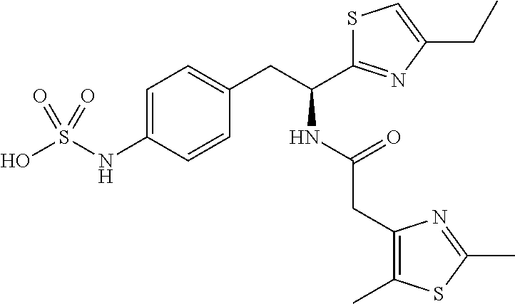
C1=C(NS(O)(=O)=O)C=CC(CC(NC(=O)CC2=C(C)SC(C)=N2)C2=NC(CC)=CS2)=C1
